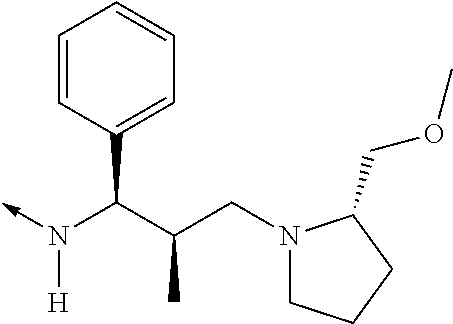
C(C)(CN1CCCC1COC)C(N(->C)[H])C1=CC=CC=C1
